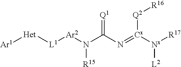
[Ar1][Het][L1][Ar2]N(C(N=[Cx]([Nx]([R17])[L2])[Q2][R16])=[Q1])[R15]
